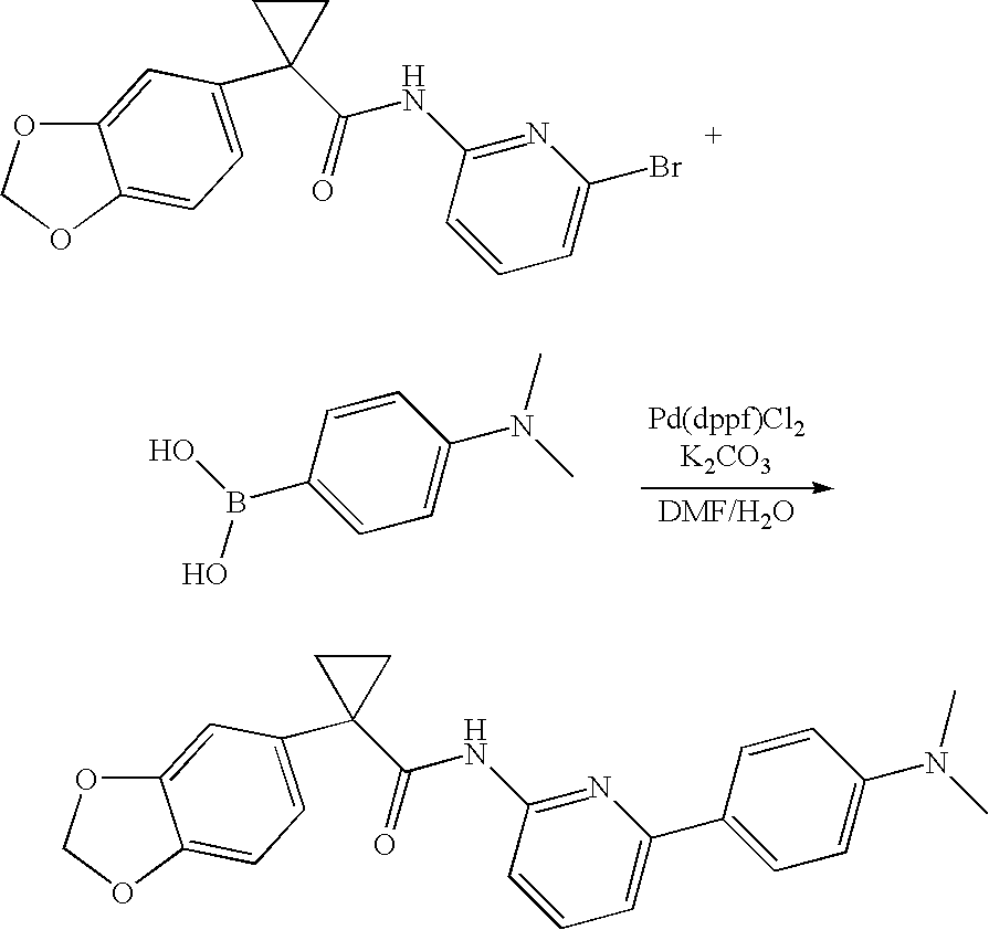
C1(B(O)O)=CC=C(N(C)C)C=C1.C12=CC(C3(C(NC4=NC(Br)=CC=C4)=O)CC3)=CC=C1OCO2.C1(C2=CC=CC(NC(C3(C4=CC=C5C(=C4)OCO5)CC3)=O)=N2)=CC=C(N(C)C)C=C1
